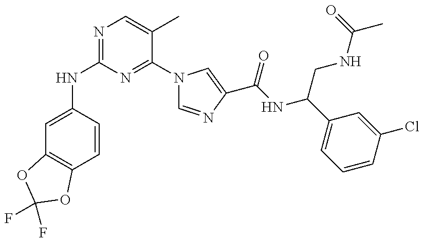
N(C1=NC=C(C)C(N2C=NC(C(NC(C3=CC=CC(Cl)=C3)CNC(C)=O)=O)=C2)=N1)C1=CC2=C(C=C1)OC(F)(F)O2
